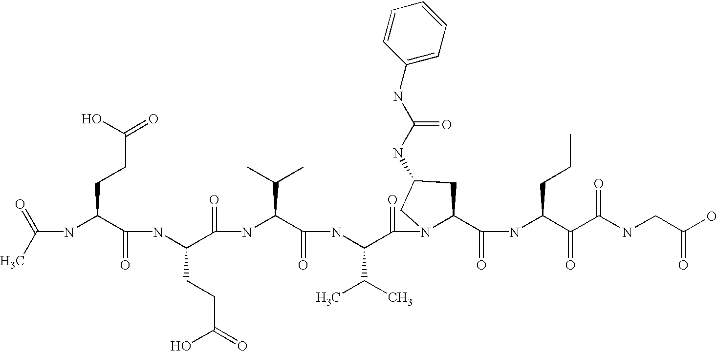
C(NC(C(NC(C(=O)NC(C(=O)NC(C(=O)N1C(C(=O)NC(C(=O)C(NCC(O)=O)=O)CCC)CC(NC(NC2=CC=CC=C2)=O)C1)C(C)C)C(C)C)CCC(=O)O)=O)CCC(=O)O)(C)=O
